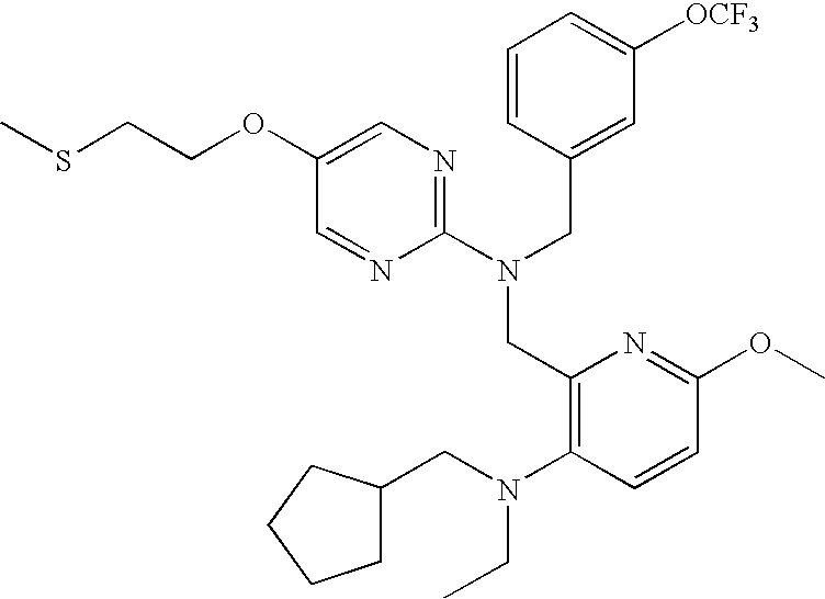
C1(N(CC2=CC([OCF3])=CC=C2)CC2=C(N(CC3CCCC3)CC)C=CC(OC)=N2)=NC=C(OCCSC)C=N1
